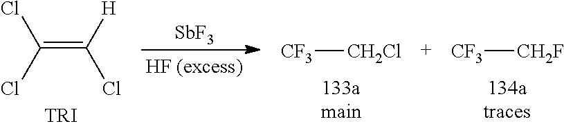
[SbF3].C(=C(Cl)Cl)([H])Cl.[TRI].[CF3][CH2Cl].[CF3][CH2F]
